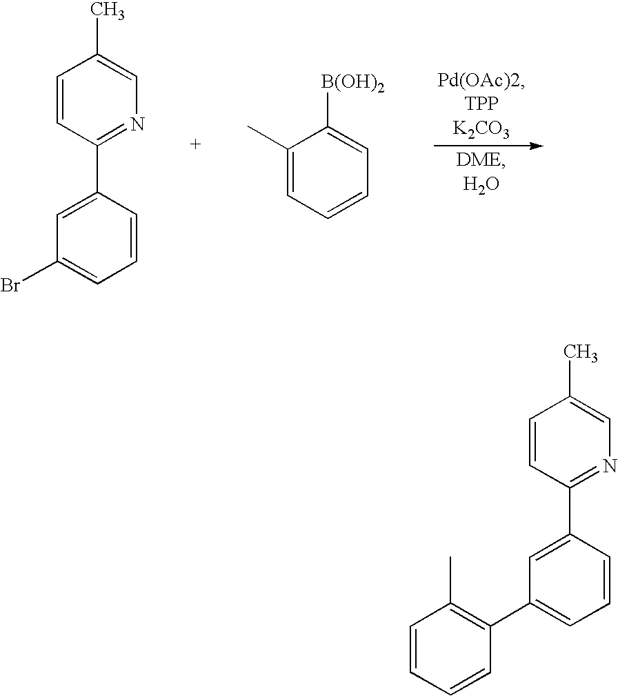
C1=CC(C2=CC(Br)=CC=C2)=NC=C1C.C1(C)=CC=CC=C1[B(OH)2].C1=CC(C2=CC(C3=C(C)C=CC=C3)=CC=C2)=NC=C1C
